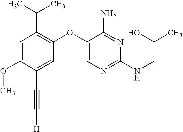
C1=C(OC)C(C#C[H])=CC(OC2=CN=C(NCC(C)O)N=C2N)=C1C(C)C
